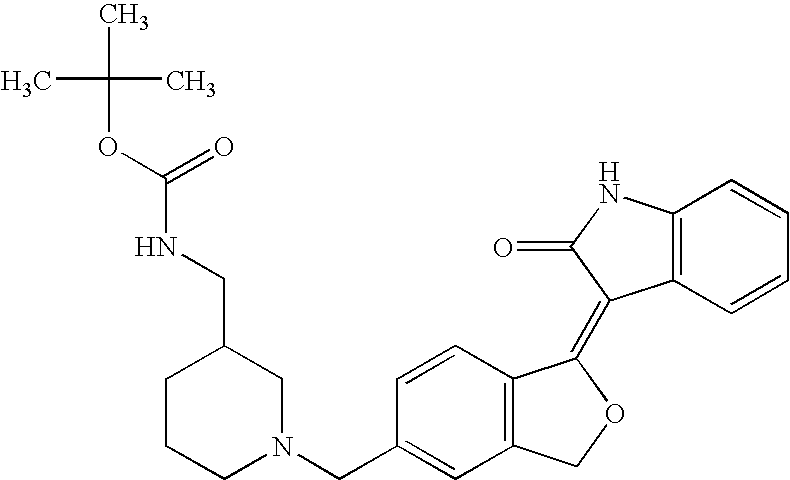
C1=CC(CN2CC(CNC(OC(C)(C)C)=O)CCC2)=CC2=C1C(=C1C3=C(C=CC=C3)NC1=O)OC2
